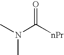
CN(C)C([nPr])=O
